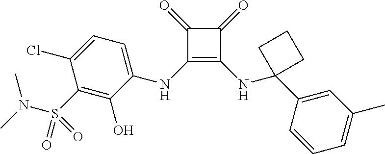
C1(=O)C(NC2=CC=C(Cl)C(S(N(C)C)(=O)=O)=C2O)=C(NC2(C3=CC(C)=CC=C3)CCC2)C1=O
